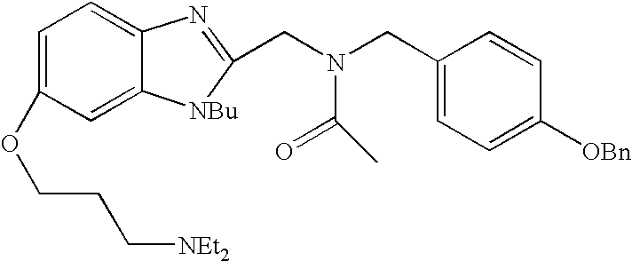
C1=C(OCCC[NEt2])C=C2C(=C1)N=C(CN(CC1=CC=C([OBn])C=C1)C(C)=O)[NBu]2
